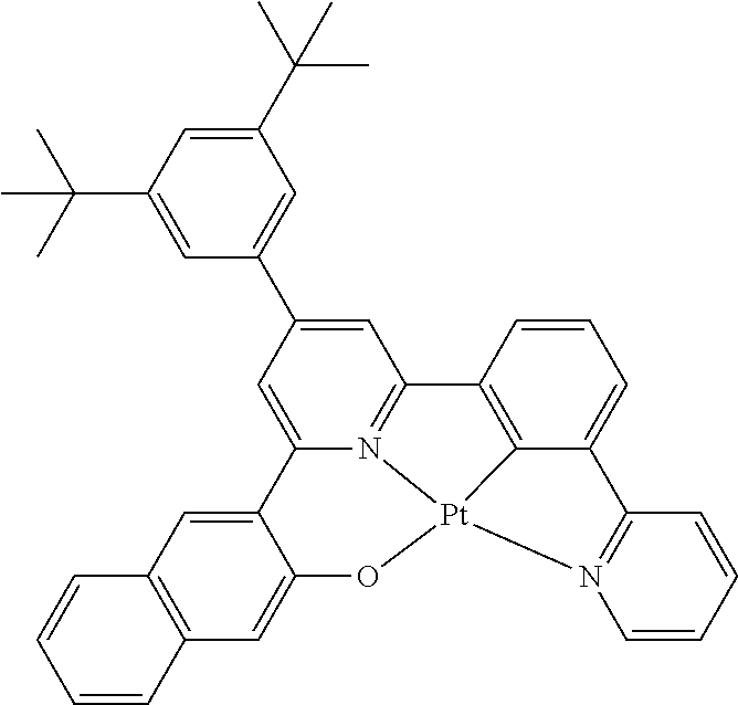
C1=C(C2=CC(C(C)(C)C)=CC(C(C)(C)C)=C2)C=C2N3=C1C1=C4C(=CC=C1)C1=N(C=CC=C1)[Pt]34OC1=CC3=C(C=C21)C=CC=C3
